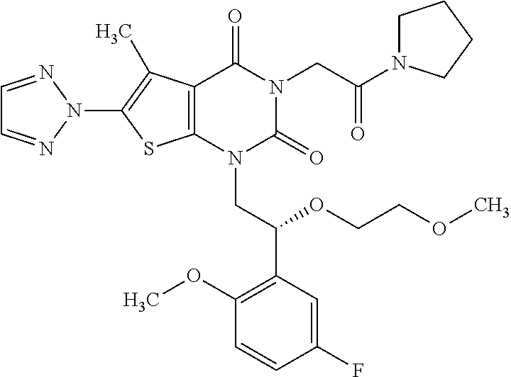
C12=C(C(C)=C(N3N=CC=N3)S1)C(=O)N(CC(=O)N1CCCC1)C(=O)N2CC(C1=C(OC)C=CC(F)=C1)OCCOC
